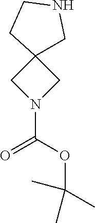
C12(CN(C(OC(C)(C)C)=O)C1)CNCC2
